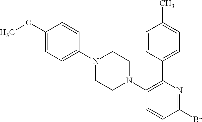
N1(C2=CC=C(OC)C=C2)CCN(C2=C(C3=CC=C(C)C=C3)N=C(Br)C=C2)CC1
